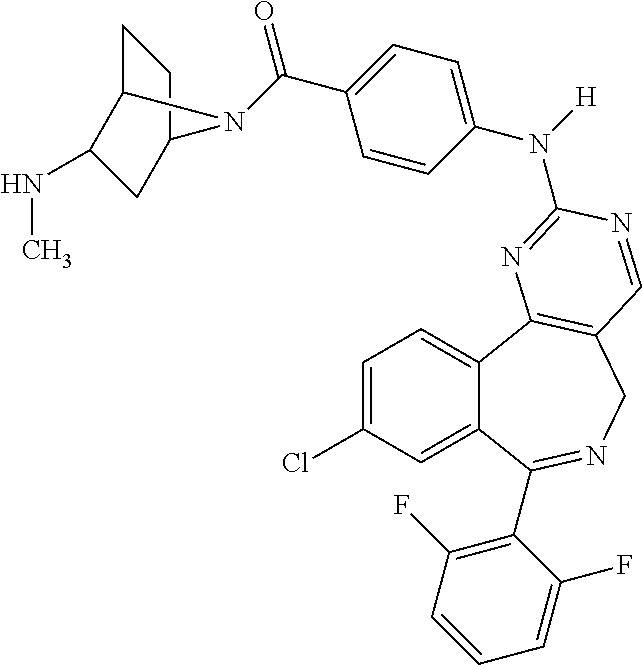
C1=C(Cl)C=C2C(=C1)C1=C(CN=C2C2=C(F)C=CC=C2F)C=NC(N([H])C2=CC=C(C(=O)N3C4CCC3CC4NC)C=C2)=N1
